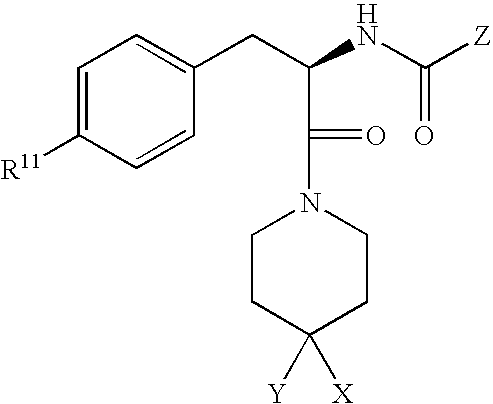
C1=C([R11])C=CC(CC(NC([Z])=O)C(N2CCC([X])([Y])CC2)=O)=C1
